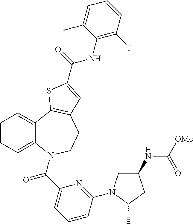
C1=CC=C2C(=C1)C1=C(CCN2C(C2=CC=CC(N3CC(NC(=O)[OMe])CC3C)=N2)=O)C=C(C(NC2=C(F)C=CC=C2C)=O)S1
